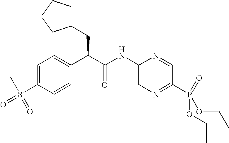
C1=C(S(C)(=O)=O)C=CC(C(C(NC2=CN=C(P(OCC)(OCC)=O)C=N2)=O)CC2CCCC2)=C1
